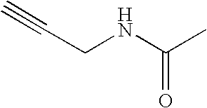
C(NC(C)=O)C#C
